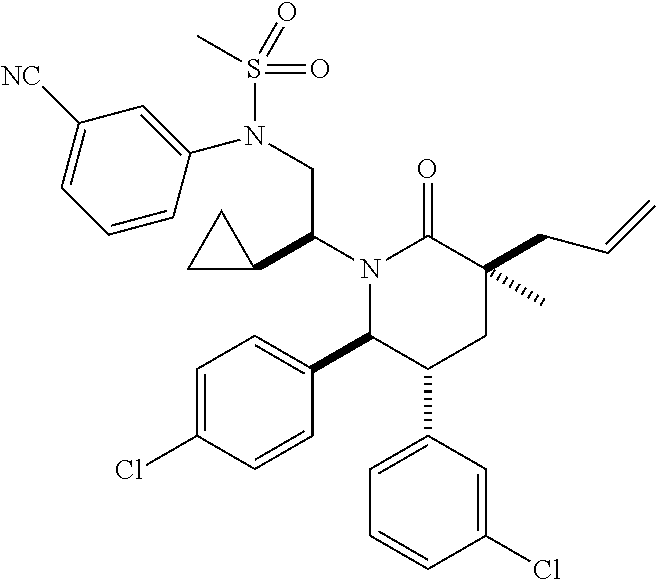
N1(C(C2CC2)CN(S(C)(=O)=O)C2=CC([NC])=CC=C2)C(C2=CC=C(Cl)C=C2)C(C2=CC=CC(Cl)=C2)CC(CC=C)(C)C1=O
